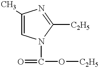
C1(C)=CN(C(=O)O[C2H5])C([C2H5])=N1
